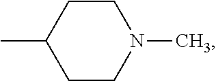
CC1CCN(C)CC1
